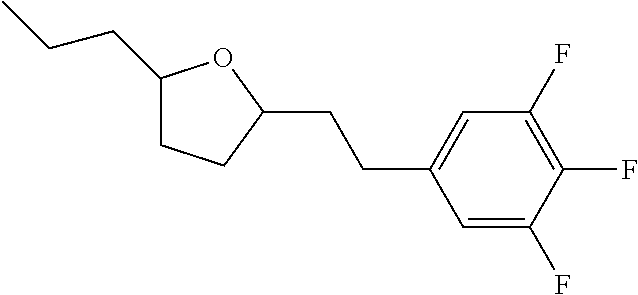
C1(CCC)CCC(CCC2=CC(F)=C(F)C(F)=C2)O1
